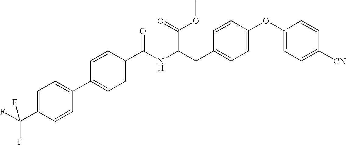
FC(F)(C1=CC=C(C2=CC=C(C(NC(CC3=CC=C(OC4=CC=C([CN])C=C4)C=C3)C(OC)=O)=O)C=C2)C=C1)F
